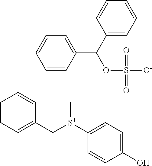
C1([S+](CC2=CC=CC=C2)C)=CC=C(O)C=C1.C1=CC(C(C2=CC=CC=C2)OS([O-])(=O)=O)=CC=C1
